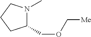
C1(COC[Me])N(C)CCC1
